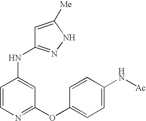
N(C1=CC(OC2=CC=C(N[Ac])C=C2)=NC=C1)C1=NNC([Me])=C1
